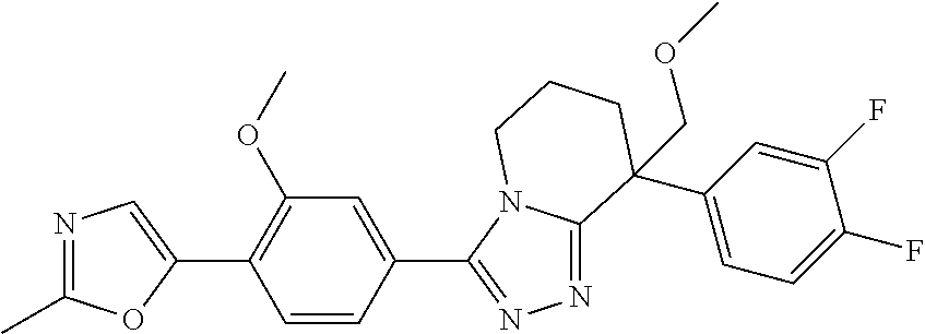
N1=C(C)OC(C2=C(OC)C=C(C3=NN=C4N3CCCC4(C3=CC=C(F)C(F)=C3)COC)C=C2)=C1
